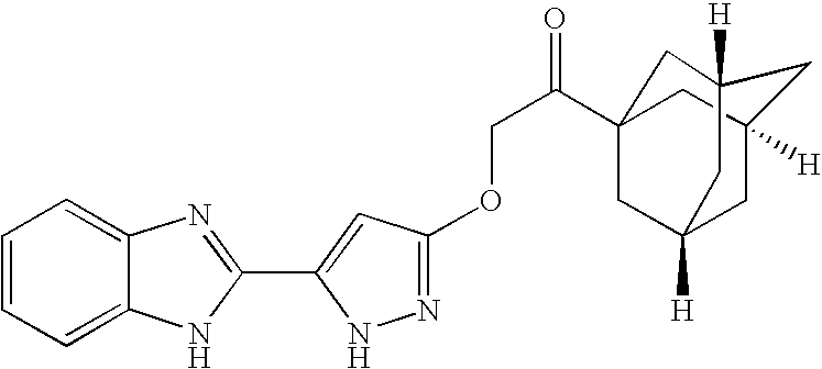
C1=CC=C2C(=C1)N=C(C1=CC(OCC(=O)C34CC5([H])CC([H])(C3)CC([H])(C4)C5)=NN1)N2
